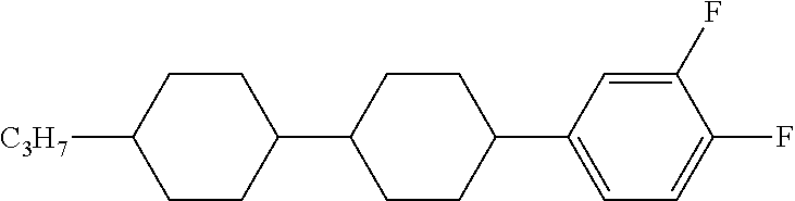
C1CC(C2CCC(C3=CC=C(F)C(F)=C3)CC2)CCC1[C3H7]
